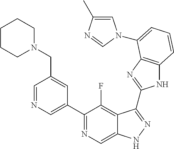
C1=NC=C(C2=NC=C3C(=C2F)C(C2=NC4=C(N2)C=CC=C4N2C=C(C)N=C2)=NN3)C=C1CN1CCCCC1
